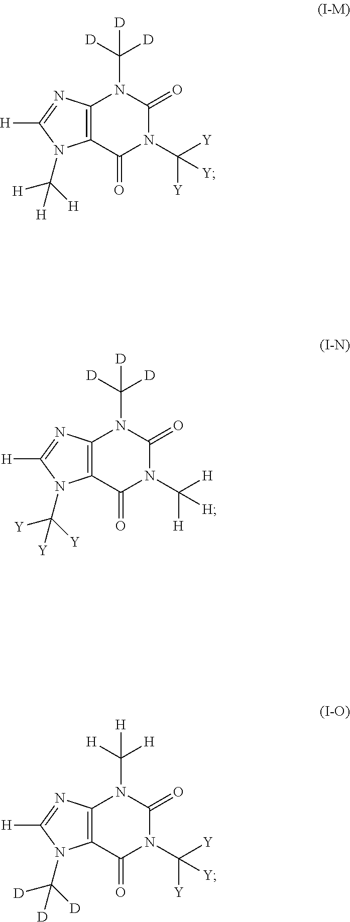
C12=C(C(=O)N(C([H])([H])[H])C(=O)N1C([D])([D])[D])N(C([Y])([Y])[Y])C([H])=N2.C12=C(C(=O)N(C([Y])([Y])[Y])C(=O)N1C([D])([D])[D])N(C([H])([H])[H])C([H])=N2.C12=C(C(=O)N(C([Y])([Y])[Y])C(=O)N1C([H])([H])[H])N(C([D])([D])[D])C([H])=N2
